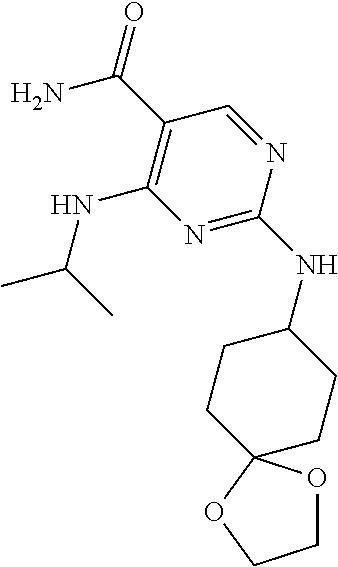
C1(C(=O)N)=C(NC(C)C)N=C(NC2CCC3(CC2)OCCO3)N=C1
